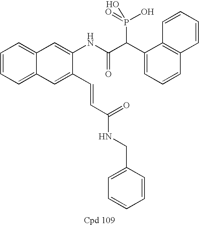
C1=CC=C2C(=C1)C=C(NC(=O)C(C1=CC=CC3=C1C=CC=C3)P(=O)(O)O)C(C=CC(=O)NCC1=CC=CC=C1)=C2
